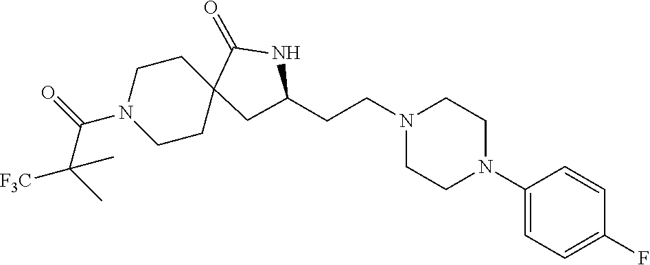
C1(N2CCN(CCC3CC4(CCN(C(=O)C(C)([F3C])C)CC4)C(=O)N3)CC2)=CC=C(F)C=C1
